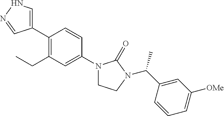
C1(C2=CNN=C2)=C(CC)C=C(N2CCN(C(C3=CC([OMe])=CC=C3)C)C2=O)C=C1
